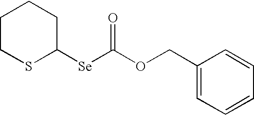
C1([Se]C(OCC2=CC=CC=C2)=O)CCCCS1
